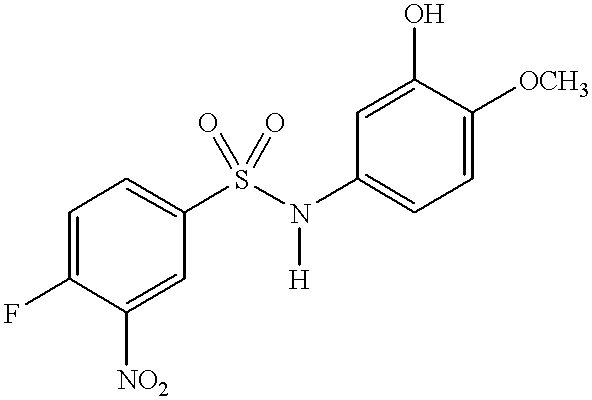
C1=C(F)C([NO2])=CC(S(N([H])C2=CC=C([OCH3])C(O)=C2)(=O)=O)=C1
